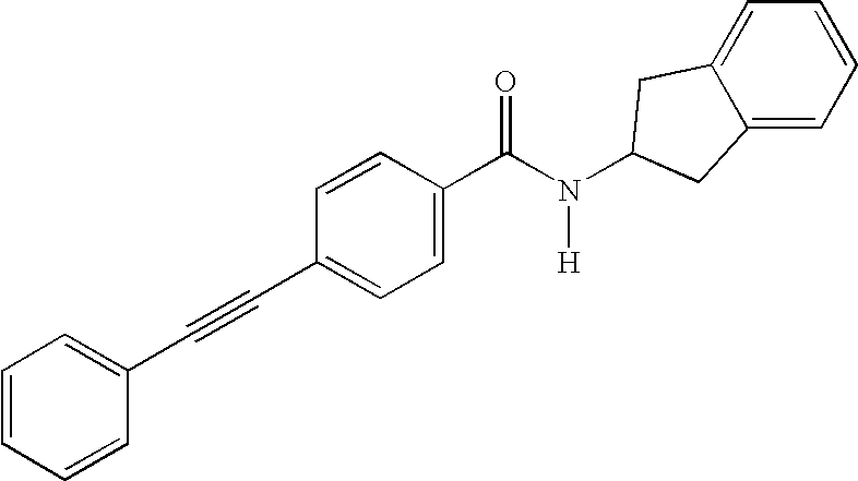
C1=CC=CC(C#CC2=CC=C(C(N([H])C3CC4=CC=CC=C4C3)=O)C=C2)=C1
